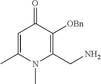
C1=C(C)N(C)C(CN)=C([OBn])C1=O
